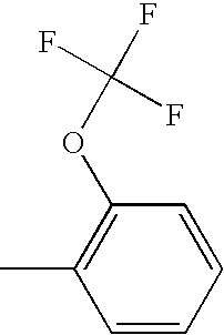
C1(OC(F)(F)F)=C(C)C=CC=C1
